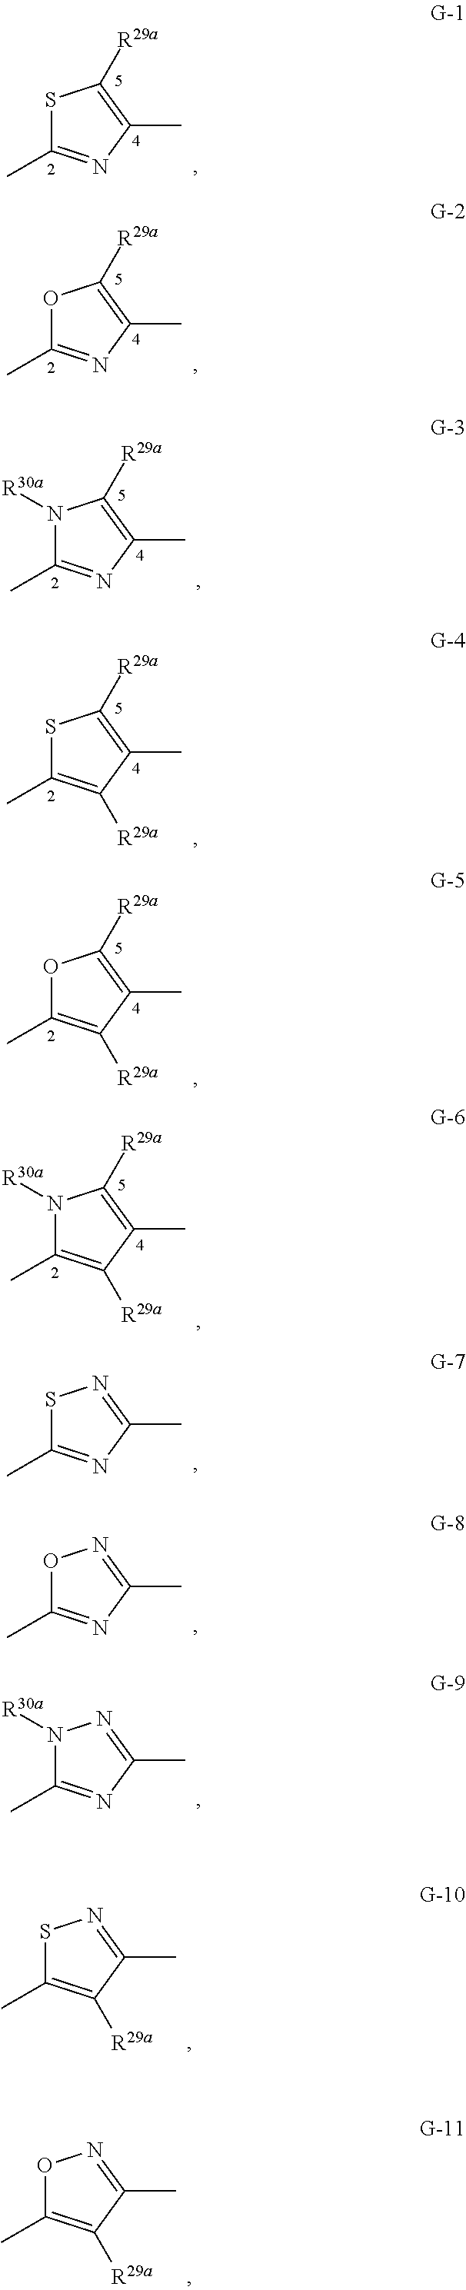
S1C(C)=C([R29a])C(C)=C1[R29a].N1([R30a])C(C)=NC(C)=C1[R29a].O1C(C)=NC(C)=C1[R29a].S1C(C)=NC(C)=C1[R29a].O1C(C)=C([R29a])C(C)=C1[R29a].N1([R30a])C(C)=C([R29a])C(C)=C1[R29a].S1C(C)=NC(C)=N1.O1C(C)=NC(C)=N1.N1([R30a])C(C)=NC(C)=N1.S1C(C)=C([R29a])C(C)=N1.O1C(C)=C([R29a])C(C)=N1
